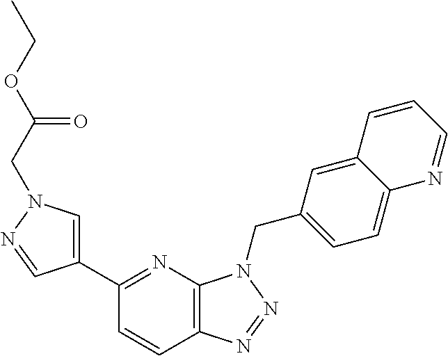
C12=C(N=C(C3=CN(CC(OCC)=O)N=C3)C=C1)N(CC1=CC=C3C(=C1)C=CC=N3)N=N2
